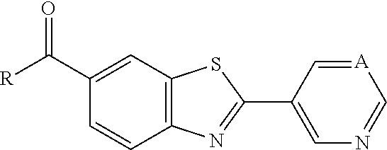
C1(C([R])=O)=CC2=C(C=C1)N=C(C1=CN=C[A]=C1)S2
